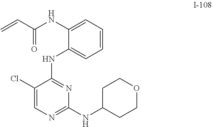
C1(Cl)=CN=C(NC2CCOCC2)N=C1NC1=CC=CC=C1NC(C=C)=O
